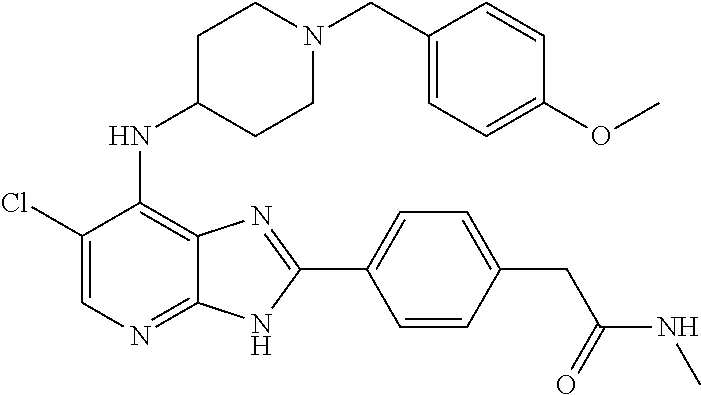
C1(Cl)=CN=C2C(=C1NC1CCN(CC3=CC=C(OC)C=C3)CC1)N=C(C1=CC=C(CC(NC)=O)C=C1)N2
